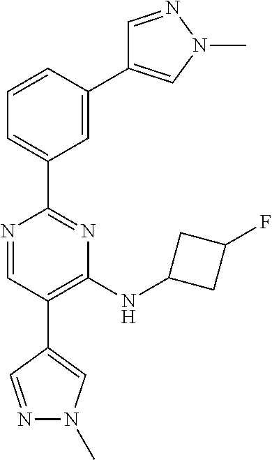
N1=CC(C2=CN(C)N=C2)=C(NC2CC(F)C2)N=C1C1=CC=CC(C2=CN(C)N=C2)=C1
